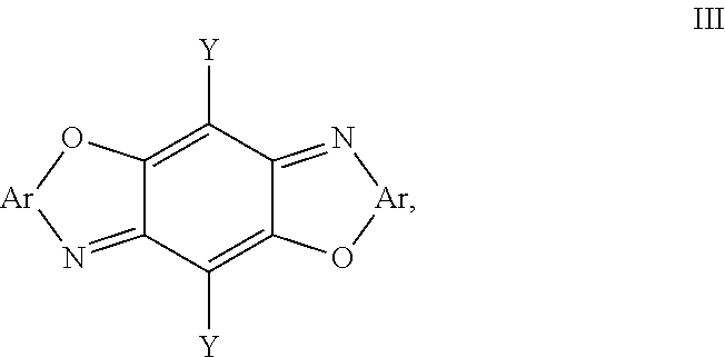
C12=C([Y])C3=N[Ar]OC3=C([Y])C1=N[Ar]O2
